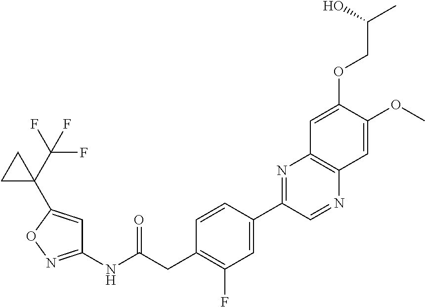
C1(NC(CC2=C(F)C=C(C3=NC4=C(N=C3)C=C(OC)C(OCC(O)C)=C4)C=C2)=O)=NOC(C2(C(F)(F)F)CC2)=C1
